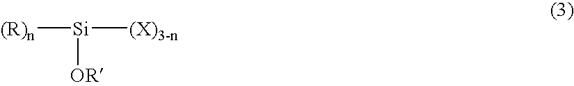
[(R)n][Si]([(X)3-n])[OR]
